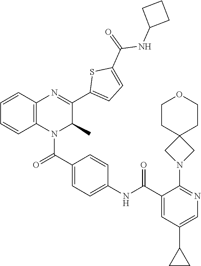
C1=C(C(NC2=CC=C(C(=O)N3C4=C(C=CC=C4)N=C(C4=CC=C(C(=O)NC5CCC5)S4)C3C)C=C2)=O)C(N2CC3(C2)CCOCC3)=NC=C1C1CC1
